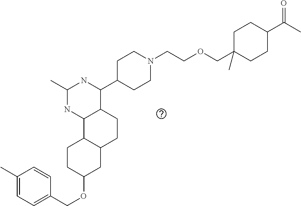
O(C1CC2C(CC1)C1C(CC2)C(C2CCN(CCOCC3(C)CCC(C(C)=O)CC3)CC2)NC(C)N1)CC1=CC=C(C)C=C1
